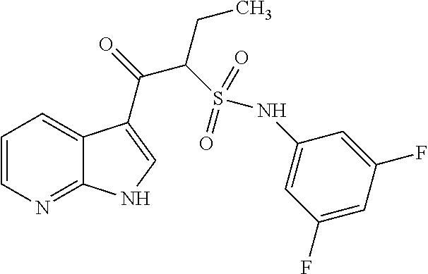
C12=NC=CC=C1C(C(=O)C(S(=O)(=O)NC1=CC(F)=CC(F)=C1)CC)=CN2
